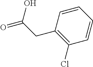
C1=CC=CC(Cl)=C1CC(=O)O
